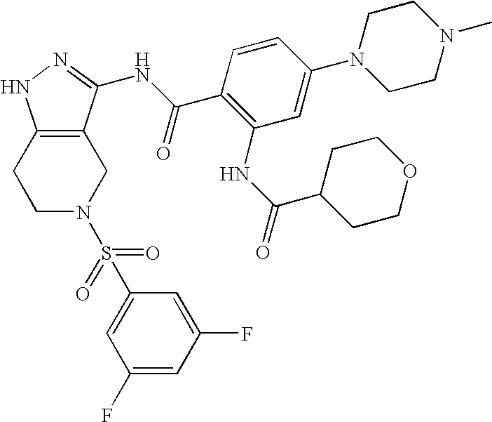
C1C2=C(CCN1S(C1=CC(F)=CC(F)=C1)(=O)=O)NN=C2NC(C1=C(NC(C2CCOCC2)=O)C=C(N2CCN(C)CC2)C=C1)=O
